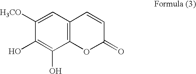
C12=C(C=C([H3CO])C(O)=C1O)C=CC(=O)O2
